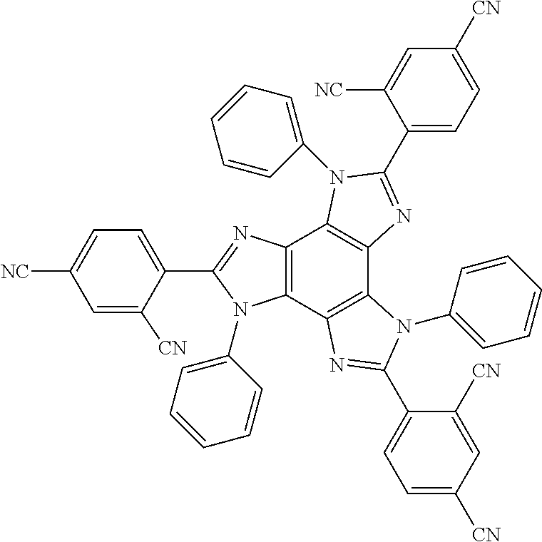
C12=C(C3=C(C4=C1N(C1=CC=CC=C1)C(C1=CC=C([CN])C=C1[NC])=N4)N(C1=CC=CC=C1)C(C1=CC=C([CN])C=C1[CN])=N3)N(C1=CC=CC=C1)C(C1=CC=C([NC])C=C1[CN])=N2
